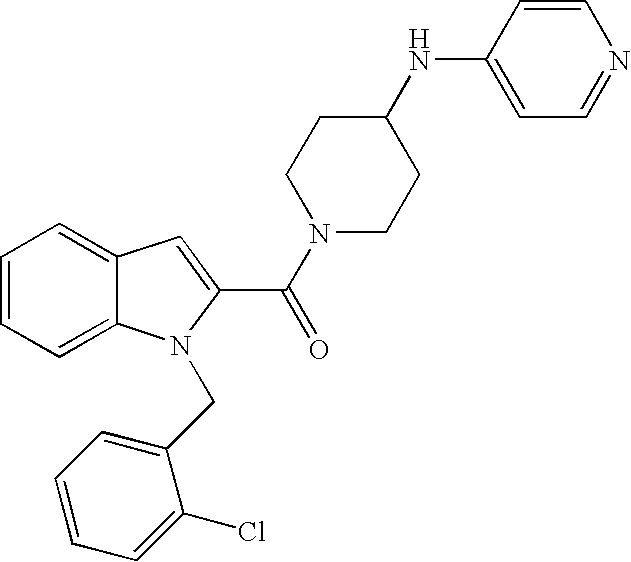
C1=CC=C2C(=C1)C=C(C(=O)N1CCC(NC3=CC=NC=C3)CC1)N2CC1=CC=CC=C1Cl
